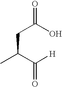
O=C(O)CC(C)C(=O)[H]
